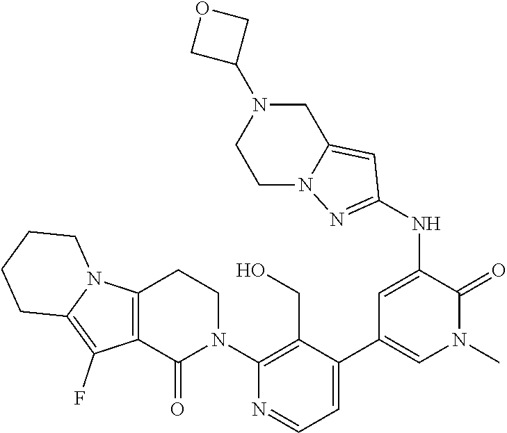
C1(N2CCC3=C(C2=O)C(F)=C2N3CCCC2)=C(CO)C(C2=CN(C)C(=O)C(NC3=NN4C(=C3)CN(C3COC3)CC4)=C2)=CC=N1
